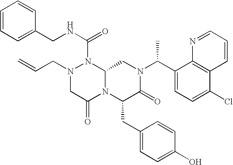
N1(C(NCC2=CC=CC=C2)=O)N(CC=C)CC(=O)N2C1CN(C(C1=CC=C(Cl)C3=C1N=CC=C3)C)C(=O)C2CC1=CC=C(O)C=C1
